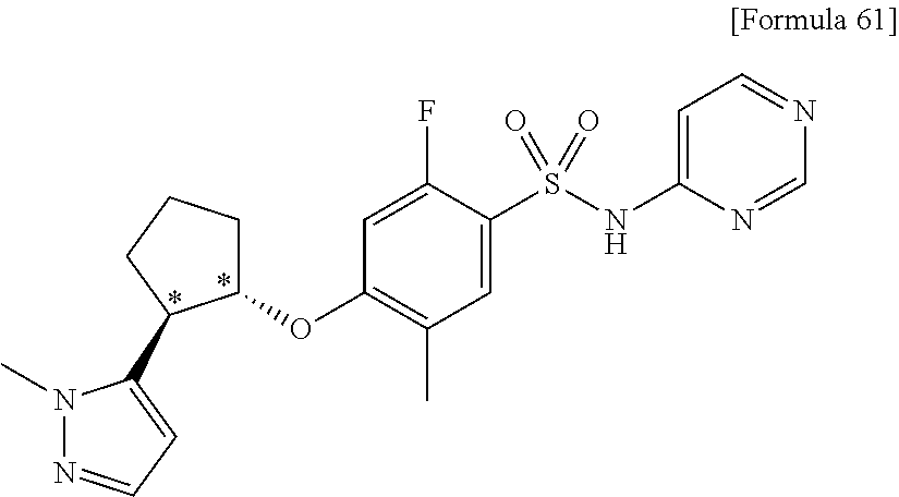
C1(OC2=C(C)C=C(S(NC3=CC=NC=N3)(=O)=O)C(F)=C2)CCCC1C1=CC=NN1C
